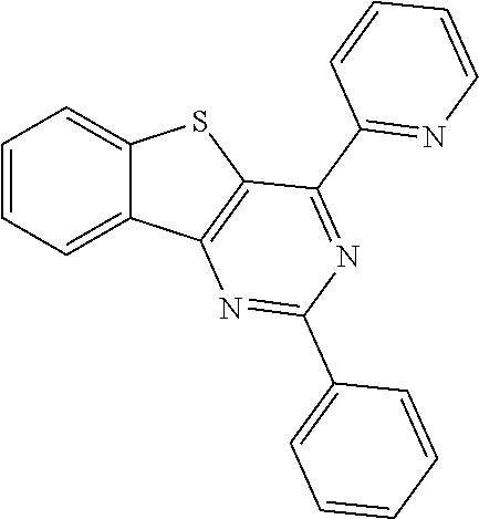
C12=CC=CC=C1C1=C(S2)C(C2=NC=CC=C2)=NC(C2=CC=CC=C2)=N1
